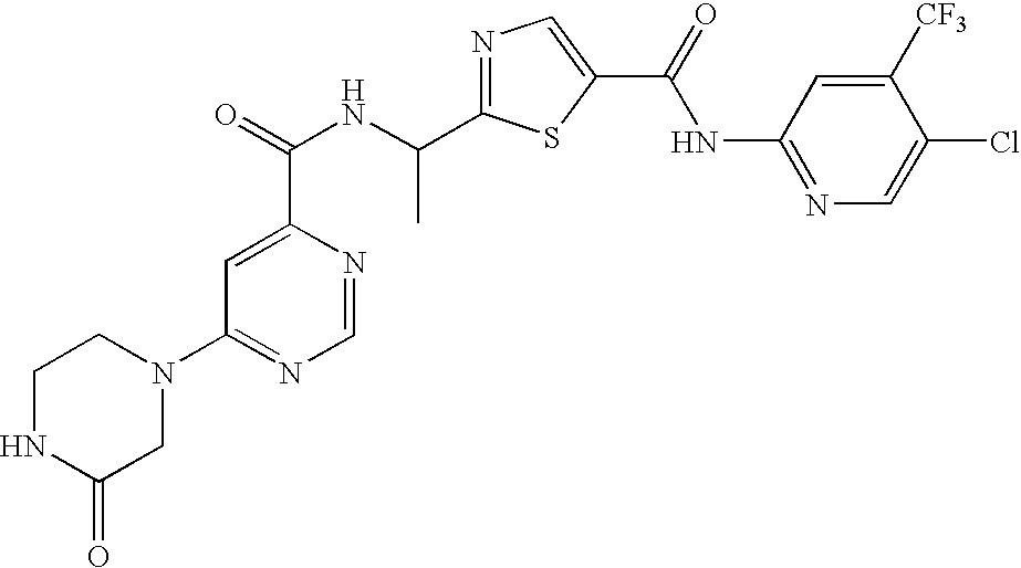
N1=C(C(NC(=O)C2=CC(N3CCNC(=O)C3)=NC=N2)C)SC(C(=O)NC2=NC=C(Cl)C([CF3])=C2)=C1
